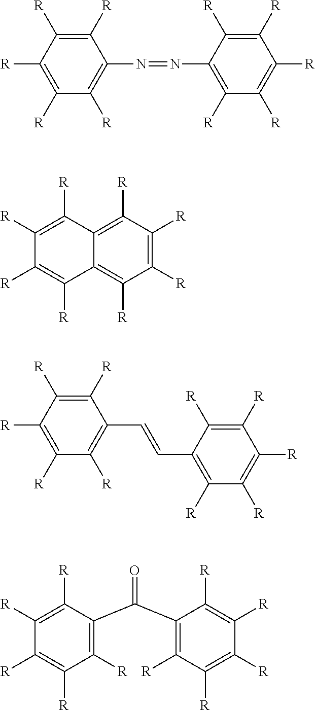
C1([R])=C([R])C([R])=C(N=NC2=C([R])C([R])=C([R])C([R])=C2[R])C([R])=C1[R].C1([R])=C([R])C([R])=C2C(=C1[R])C([R])=C([R])C([R])=C2[R].C1([R])=C([R])C([R])=C(C=CC2=C([R])C([R])=C([R])C([R])=C2[R])C([R])=C1[R].C1([R])=C(C(=O)C2=C([R])C([R])=C([R])C([R])=C2[R])C([R])=C([R])C([R])=C1[R]
